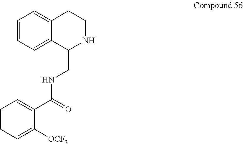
C1=CC=C2C(=C1)CCNC2CNC(C1=CC=CC=C1[OCF3])=O
